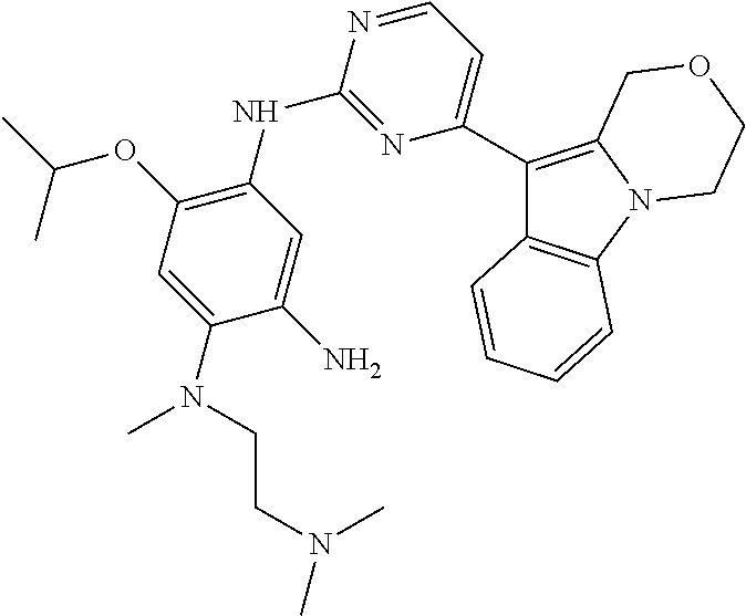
C12=C(C=CC=C1)C(C1=CC=NC(NC3=C(OC(C)C)C=C(N(C)CCN(C)C)C(N)=C3)=N1)=C1N2CCOC1
